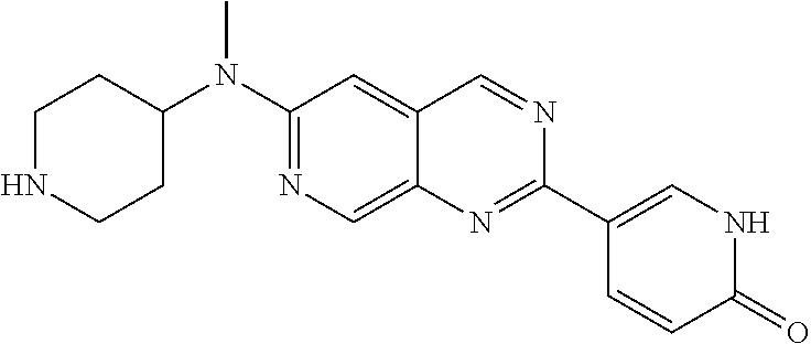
C1NCCC(N(C2=NC=C3C(=C2)C=NC(C2=CNC(=O)C=C2)=N3)C)C1
